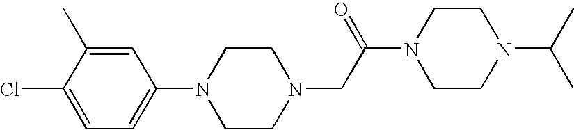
N1(CC(N2CCN(C(C)C)CC2)=O)CCN(C2=CC=C(Cl)C(C)=C2)CC1
